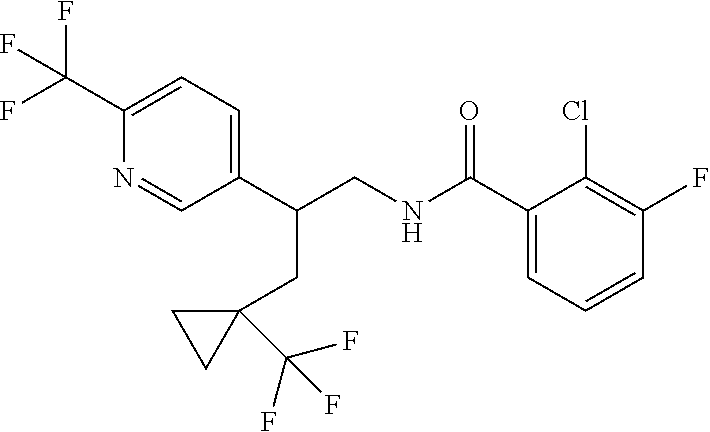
C1(C(NCC(C2=CC=C(C(F)(F)F)N=C2)CC2(C(F)(F)F)CC2)=O)=CC=CC(F)=C1Cl
